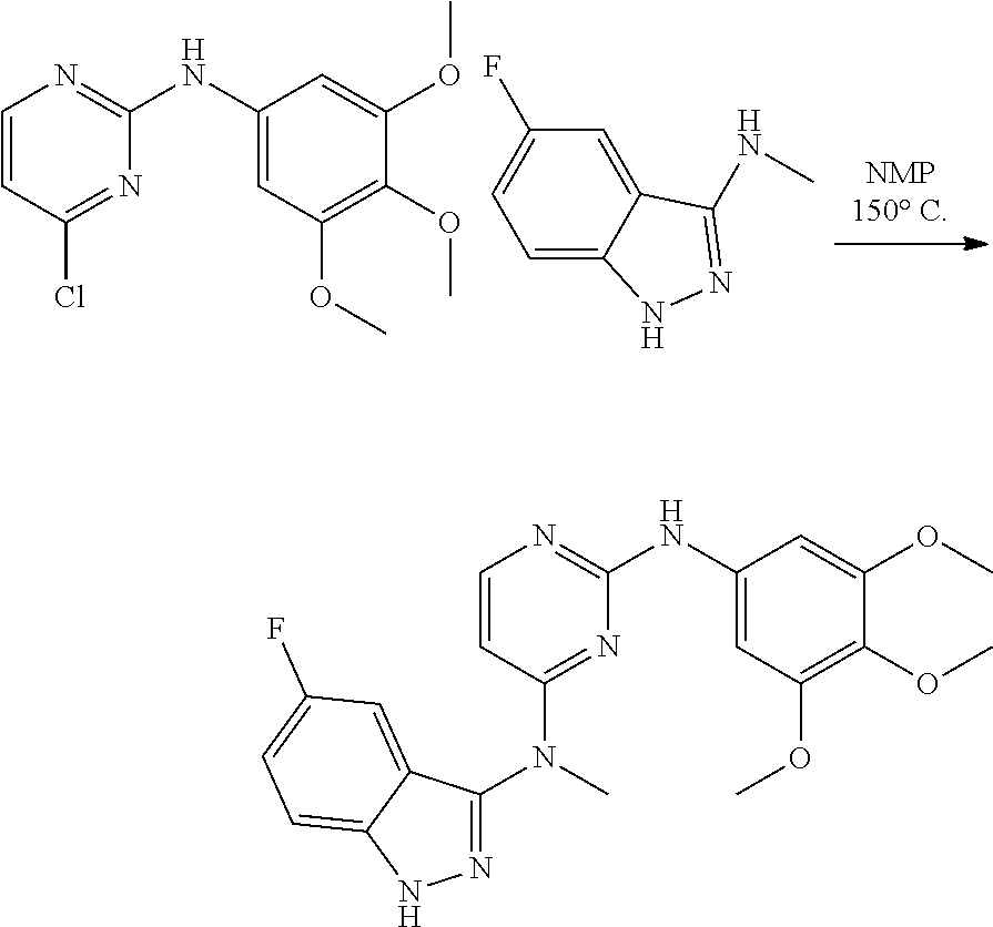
C1=CC(Cl)=NC(NC2=CC(OC)=C(OC)C(OC)=C2)=N1.C1=C2C(=CC(F)=C1)C(NC)=NN2.C1=CC(N(C)C2=NNC3=CC=C(F)C=C23)=NC(NC2=CC(OC)=C(OC)C(OC)=C2)=N1
